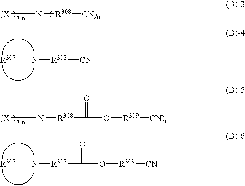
[(X]N[R308][CN)n].N[R308][CN].[(X]N[R308]C(=O)O[R309][CN)n].N[R308]C(=O)O[R309][CN]
